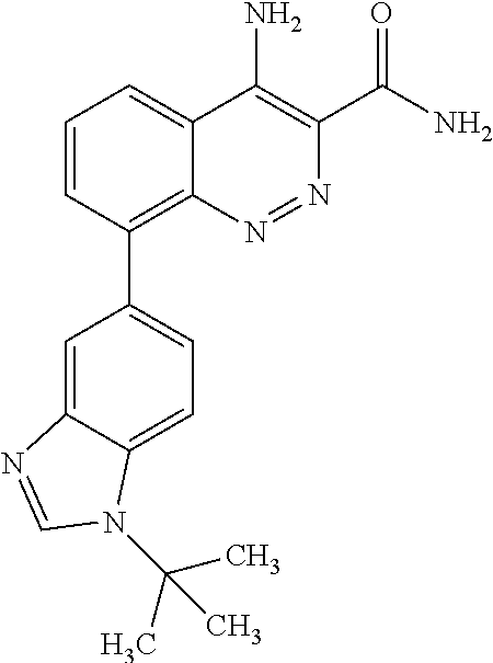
C1=CC(C2=CC=C3C(=C2)N=CN3C(C)(C)C)=C2C(=C1)C(N)=C(C(N)=O)N=N2
